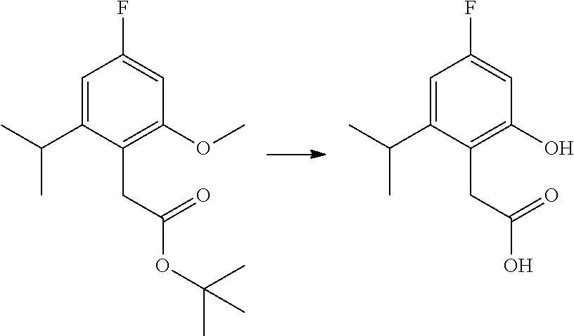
C1=C(C(C)C)C(CC(O)=O)=C(O)C=C1F.C1=C(C(C)C)C(CC(OC(C)(C)C)=O)=C(OC)C=C1F
